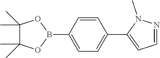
C1=C(B2OC(C)(C)C(C)(C)O2)C=CC(C2=CC=NN2C)=C1
